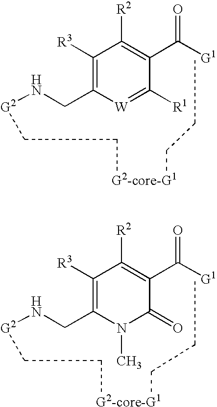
C1([R3])=C(CN[G2]CC[G2-core-G1]CCC)[W]=C([R1])C(C([G1])=O)=C1[R2].C1([R3])=C(CN[G2]CC[G2-core-G1]CCC)N(C)C(=O)C(C([G1])=O)=C1[R2]
